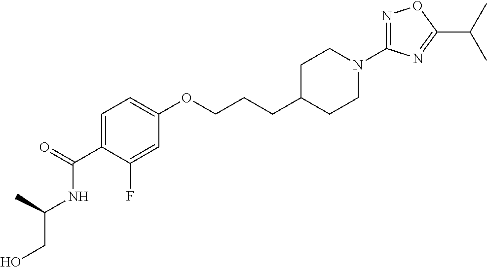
C1=C(C(=O)NC(CO)C)C(F)=CC(OCCCC2CCN(C3=NOC(C(C)C)=N3)CC2)=C1
